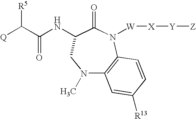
N1(C)C2=C(N([W][X][Y][Z])C(=O)C(NC(C([Q])[R5])=O)C1)C=CC([R13])=C2
